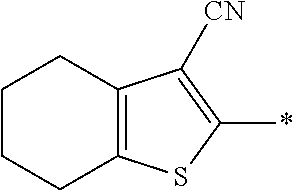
C12=C(C([CN])=C(*)S1)CCCC2
